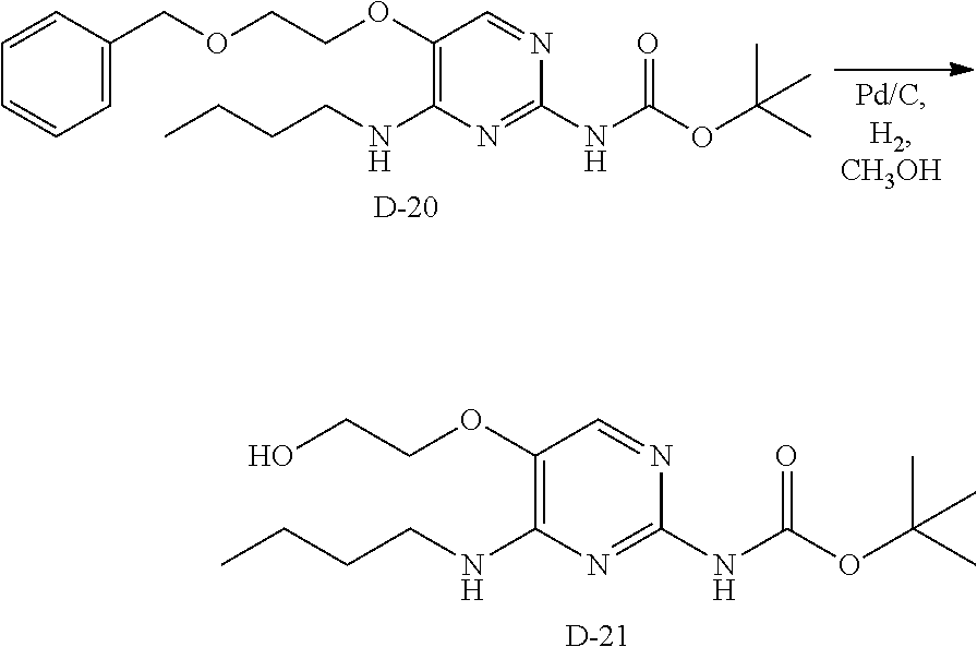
[D].C1=C(COCCOC2=C(NCCCC)N=C(NC(OC(C)(C)C)=O)N=C2)C=CC=C1.[D].OCCOC1=C(NCCCC)N=C(NC(OC(C)(C)C)=O)N=C1
